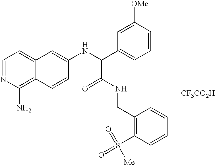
C1=NC(N)=C2C(=C1)C=C(NC(C1=CC=CC([OMe])=C1)C(=O)NCC1=C(S(=O)([Me])=O)C=CC=C1)C=C2.[CF3CO2H]
